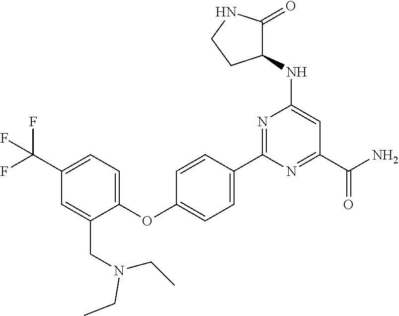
C1(C2=CC=C(OC3=CC=C(C(F)(F)F)C=C3CN(CC)CC)C=C2)=NC(NC2C(=O)NCC2)=CC(C(N)=O)=N1
